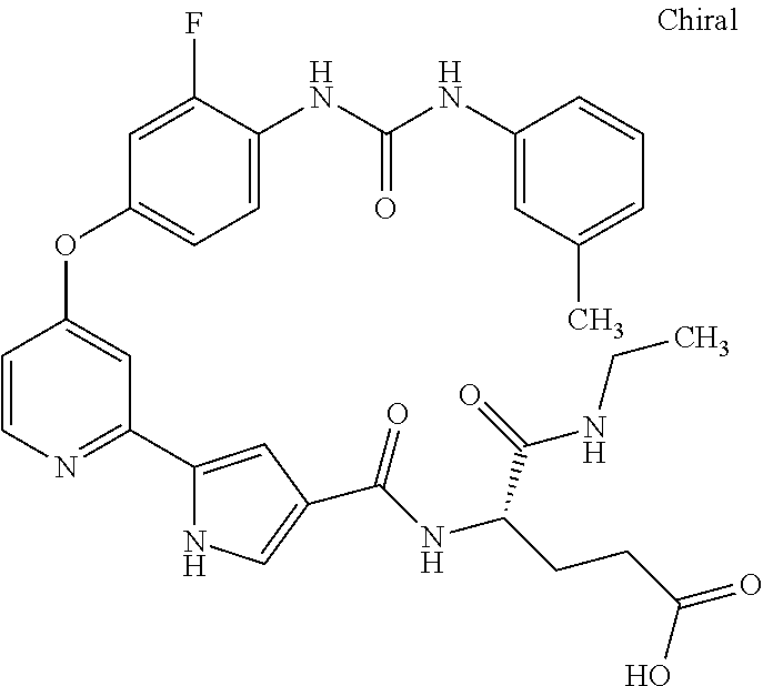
C1=C(F)C(NC(NC2=CC(C)=CC=C2)=O)=CC=C1OC1=CC(C2=CC(C(NC(CCC(=O)O)C(=O)NCC)=O)=CN2)=NC=C1
